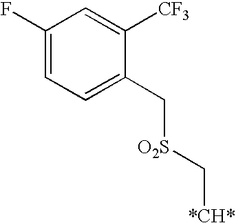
C1(F)=CC=C(C[O2S]C[*CH*])C([CF3])=C1
